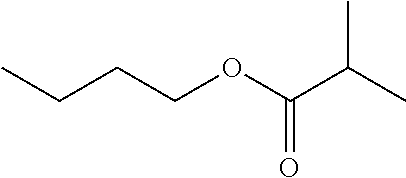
CCCCOC(C(C)C)=O
